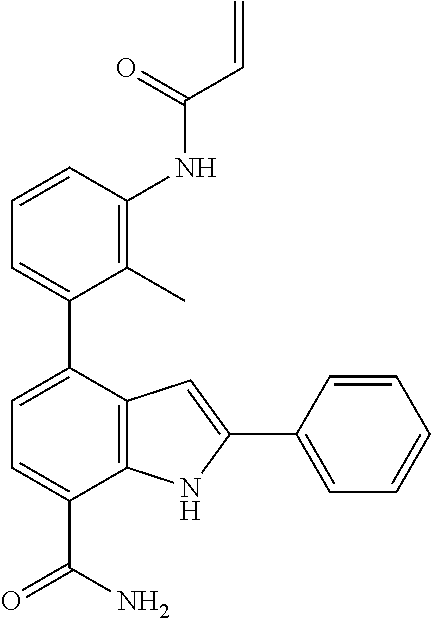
C1(C)=C(NC(C=C)=O)C=CC=C1C1=CC=C(C(N)=O)C2=C1C=C(C1=CC=CC=C1)N2
